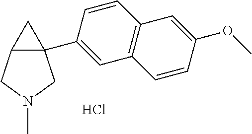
Cl.C12(C3=CC4=C(C=C3)C=C(OC)C=C4)C(CN(C)C1)C2
